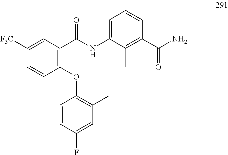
C1([F3C])=CC(C(NC2=CC=CC(C(=O)N)=C2C)=O)=C(OC2=C(C)C=C(F)C=C2)C=C1
